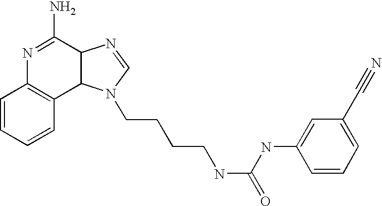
C1=CC=CC2=C1N=C(N)C1C2N(CCCCNC(NC2=CC(C#N)=CC=C2)=O)C=N1
